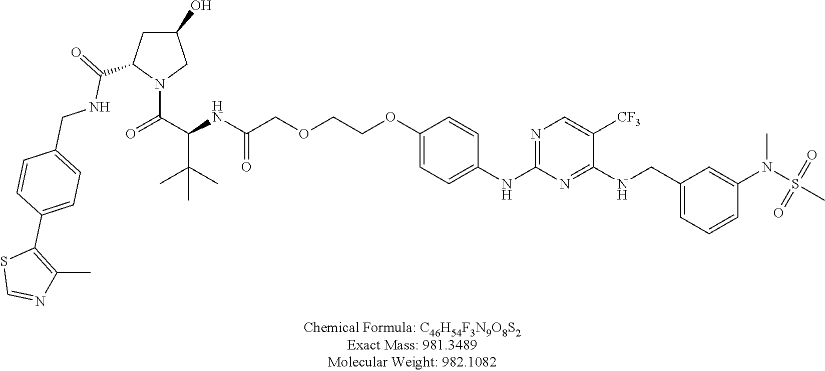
C1(NC2=NC=C([CF3])C(NCC3=CC=CC(N(S(C)(=O)=O)C)=C3)=N2)=CC=C(OCCOCC(NC(C(=O)N2CC(O)CC2C(=O)NCC2=CC=C(C3=C(C)N=CS3)C=C2)C(C)(C)C)=O)C=C1
